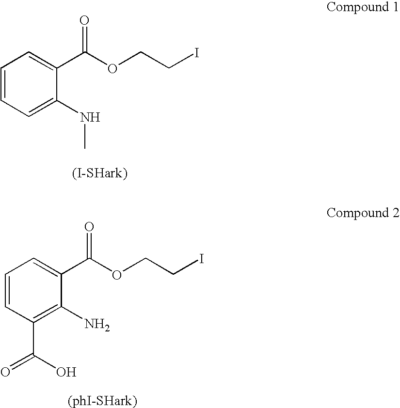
C1=CC=C(NC)C(C(OCCI)=O)=C1.C1=CC(C(=O)O)=C(N)C(C(OCCI)=O)=C1
